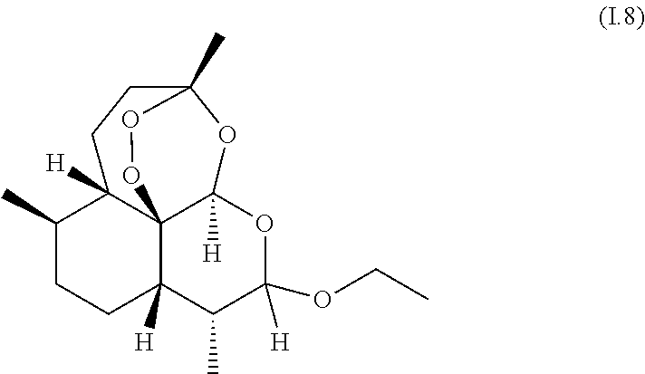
C1(C)CCC2([H])C34C1([H])CCC(C)(OC3([H])OC(OCC)([H])C2C)OO4
